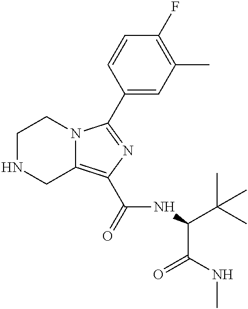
C1NCC2=C(C(=O)NC(C(C)(C)C)C(NC)=O)N=C(C3=CC(C)=C(F)C=C3)N2C1
